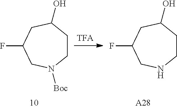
C1CC(O)CC(F)CN1[Boc].C1CC(O)CC(F)CN1.[TFA].[A28]
